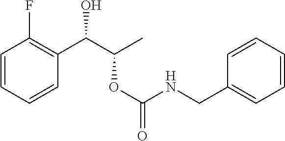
C1=CC=CC(C(C(C)OC(=O)NCC2=CC=CC=C2)O)=C1F
